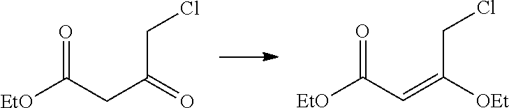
O=C(CC(CCl)=O)[EtO].O=C(C=C(CCl)[OEt])[EtO]
